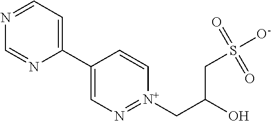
N1=CC=C(C2=CN=[N+](CC(O)CS([O-])(=O)=O)C=C2)N=C1
